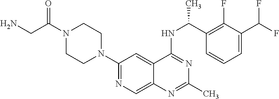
C1(N2CCN(C(CN)=O)CC2)=NC=C2C(=C1)C(NC(C1=C(F)C(C(F)F)=CC=C1)C)=NC(C)=N2
